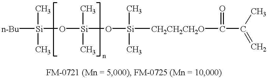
[n-Bu][Si](O[Si](O[Si]([CH2CH2CH2O]C(C(=C)C)=O)(C)C)(C)C)(C)C
